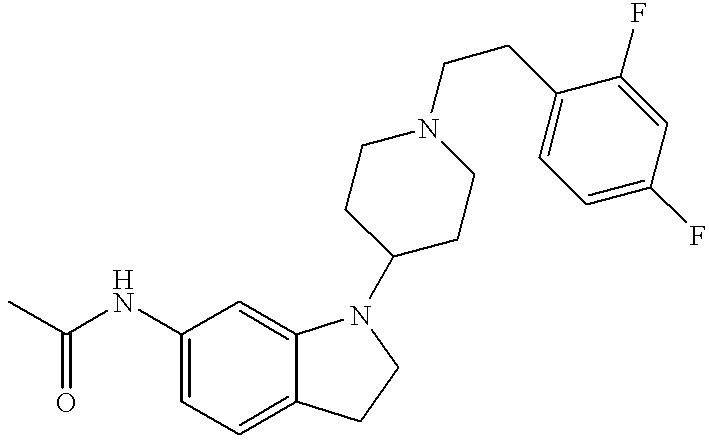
C1(NC(C)=O)=CC=C2C(=C1)N(C1CCN(CCC3=CC=C(F)C=C3F)CC1)CC2
